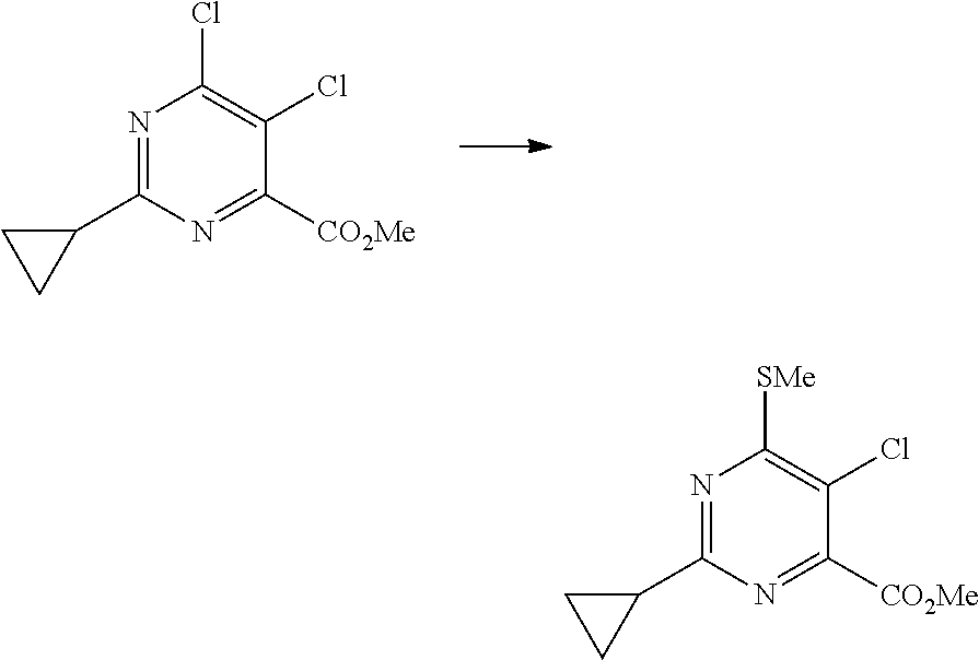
C1(C2=NC([SMe])=C(Cl)C([CO2Me])=N2)CC1.C1(C2=NC(Cl)=C(Cl)C([CO2Me])=N2)CC1
